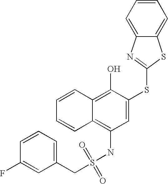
C1=CC=CC2=C(O)C(SC3=NC4=CC=CC=C4S3)=CC(NS(CC3=CC=CC(F)=C3)(=O)=O)=C12
